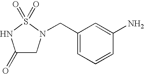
C1(=O)CN(CC2=CC=CC(N)=C2)S(=O)(=O)N1
